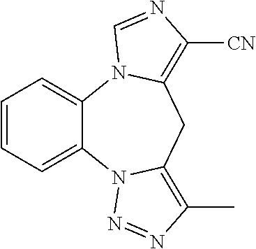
C1=CC=C2C(=C1)N1C(=C([CN])N=C1)CC1=C(C)N=NN21
